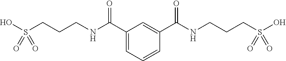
C1(C(NCCCS(O)(=O)=O)=O)=CC=CC(C(NCCCS(O)(=O)=O)=O)=C1
